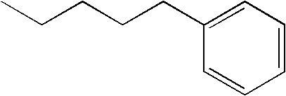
C1=C(CCCCC)C=CC=C1
